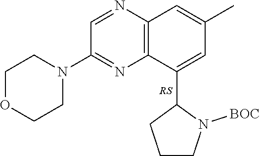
N1=CC(N2CCOCC2)=NC2=C1C=C(C)C=C2C1CCCN1[BOC]
